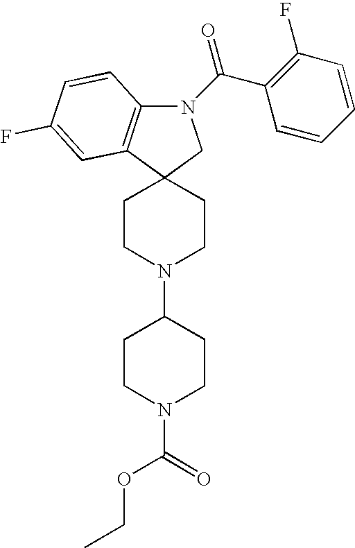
C12(CCN(C3CCN(C(OCC)=O)CC3)CC1)CN(C(=O)C1=C(F)C=CC=C1)C1=C2C=C(F)C=C1
